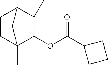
C1CC2(C)C(OC(C3CCC3)=O)C(C)(C)C1C2
